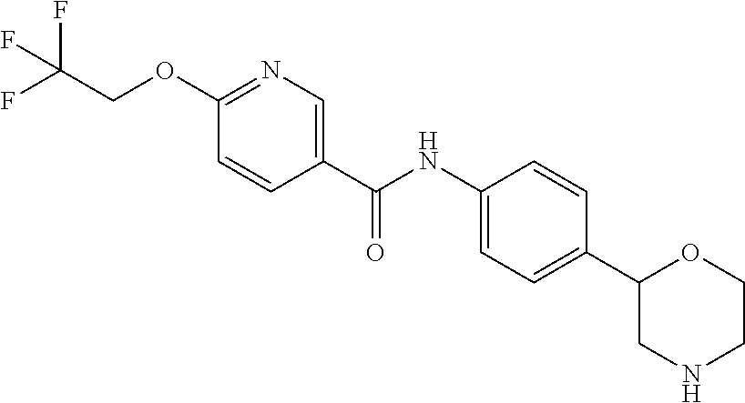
C(=O)(NC1=CC=C(C2CNCCO2)C=C1)C1=CN=C(OCC(F)(F)F)C=C1
